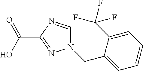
OC(=O)C1=NN(CC2=CC=CC=C2C(F)(F)F)C=N1
